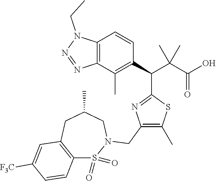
C12=C(C(C)=C(C(C(C(O)=O)(C)C)C3=NC(CN4S(=O)(=O)C5=C(CC(C)C4)C=C([F3C])C=C5)=C(C)S3)C=C1)N=NN2CC
